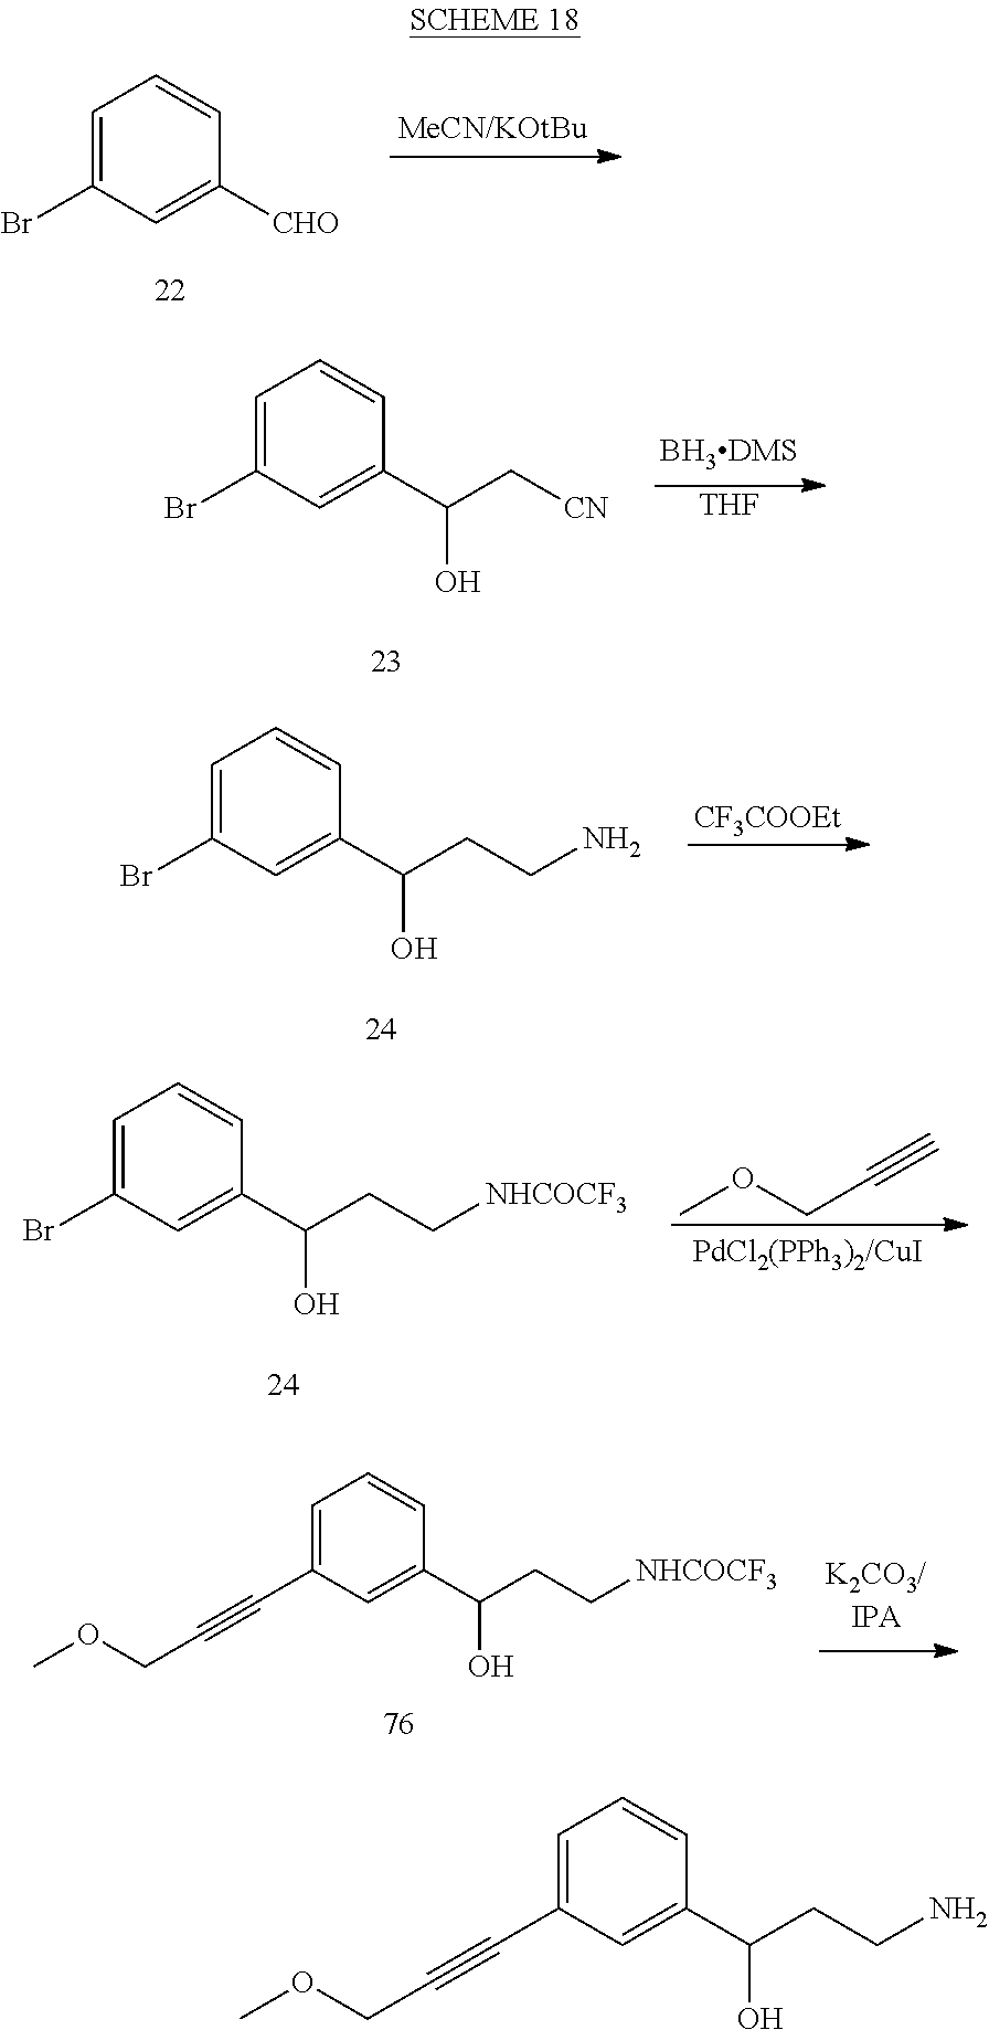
C1=C(Br)C=C([CHO])C=C1.C1=C(Br)C=C(C(C[CN])O)C=C1.[THF].C1=C(Br)C=C(C(CCN)O)C=C1.[CF3COOEt].C1=C(Br)C=C(C(CC[NHCOCF3])O)C=C1.COCC#C.C1=C(C#CCOC)C=C(C(CC[NHCOCF3])O)C=C1.C1=C(C#CCOC)C=C(C(CCN)O)C=C1
